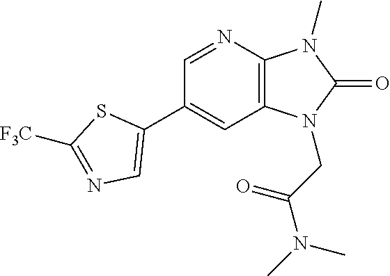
C1(C2=CN=C([F3C])S2)=CC2=C(N=C1)N(C)C(=O)N2CC(N(C)C)=O
